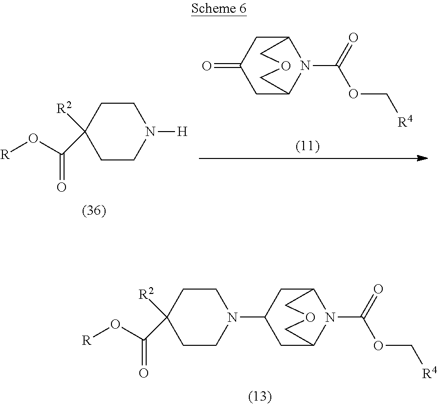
N1(C2CC3N(C(=O)OC[R4])C(C2)COC3)CCC(C(O[R])=O)([R2])CC1.N1([H])CCC(C(O[R])=O)([R2])CC1.O=C1CC2N(C(=O)OC[R4])C(C1)COC2
